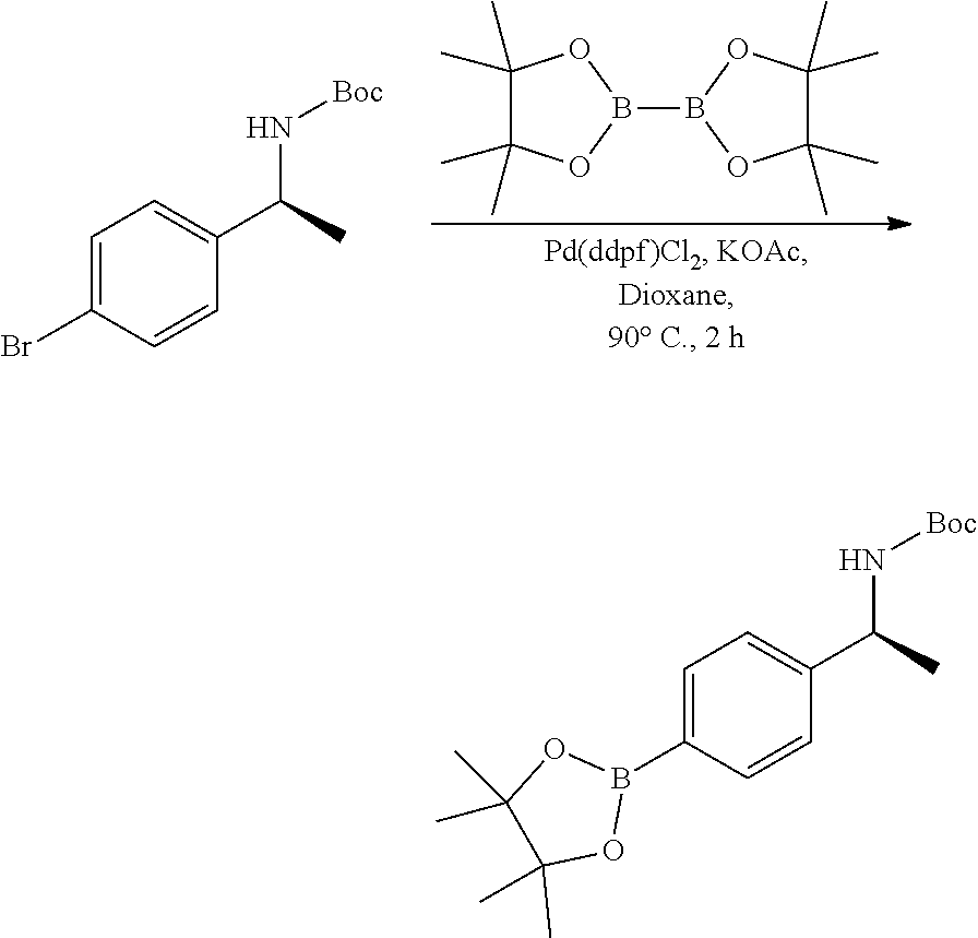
B1(B2OC(C)(C)C(C)(C)O2)OC(C)(C)C(C)(C)O1.C1=C(Br)C=CC(C(C)N[Boc])=C1.C1=C(B2OC(C)(C)C(C)(C)O2)C=CC(C(C)N[Boc])=C1
